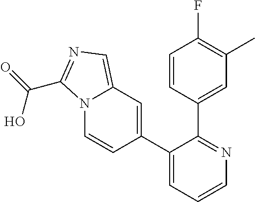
C1(C2=CC3=CN=C(C(O)=O)N3C=C2)=CC=CN=C1C1=CC(C)=C(F)C=C1
